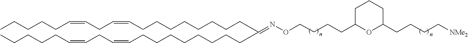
C(CCCCCCC=CCC=CCCCCC)CC(CCCCCCCCC=CCC=CCCCCC)=NOCCCCC1OC(CCCC[NMe2])CCC1
